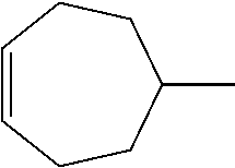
CC1CCC=CCC1
